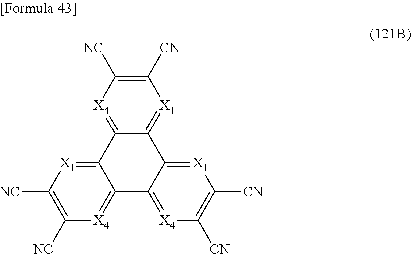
C1([CN])=C([NC])[X4]=C2C(=[X1]1)C1=[X1]C([CN])=C([CN])[X4]=C1C1=[X4]C([NC])=C([NC])[X1]=C21
